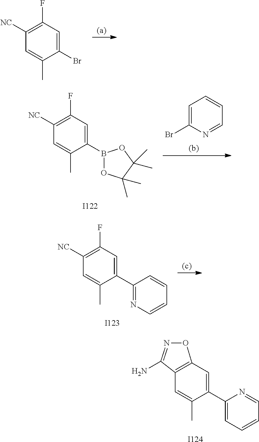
C1([NC])=C(F)C=C(Br)C(C)=C1.C1([NC])=C(F)C=C(B2OC(C)(C)C(C)(C)O2)C(C)=C1.[I122].C1=C(Br)N=CC=C1.C1([NC])=C(F)C=C(C2=NC=CC=C2)C(C)=C1.[I123].[I124].C1(C)=CC2=C(C=C1C1=CC=CC=N1)ON=C2N
